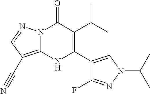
C12=C(C#N)C=NN1C(=O)C(C(C)C)=C(C1=CN(C(C)C)N=C1F)N2
